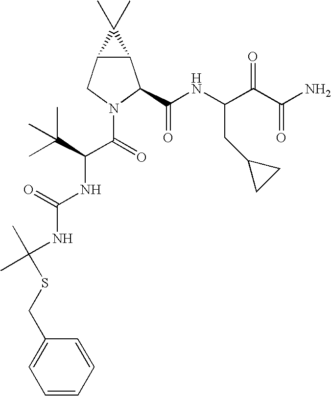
C12C(CN(C(=O)C(C(C)(C)C)NC(NC(C)(SCC3=CC=CC=C3)C)=O)C1C(NC(C(C(N)=O)=O)CC1CC1)=O)C2(C)C
